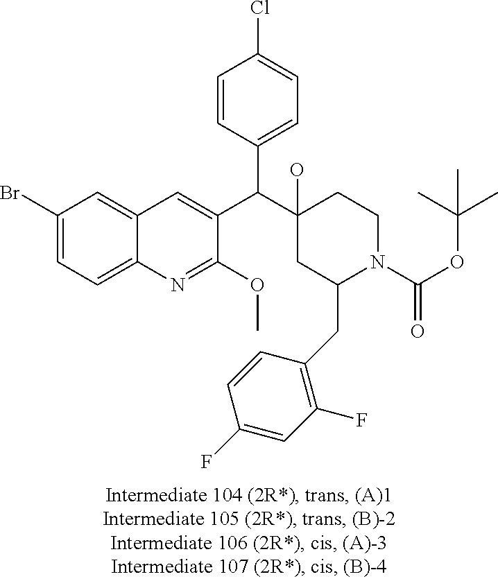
C1(Br)=CC=C2C(=C1)C=C(C(C1(O)CC(CC3=C(F)C=C(F)C=C3)N(C(OC(C)(C)C)=O)CC1)C1=CC=C(Cl)C=C1)C(OC)=N2
